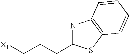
[X1]CCCC1=NC2=C(S1)C=CC=C2
